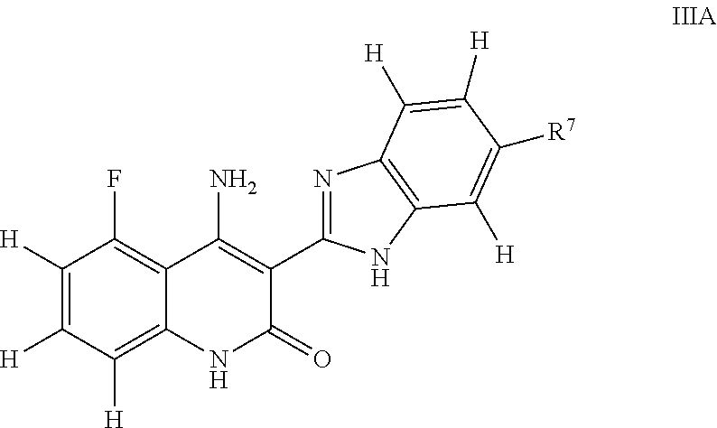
[H]C1=C([H])C(F)=C2C(=C1[H])NC(=O)C(C1=NC3=C(N1)C([H])=C([R7])C([H])=C3[H])=C2N
